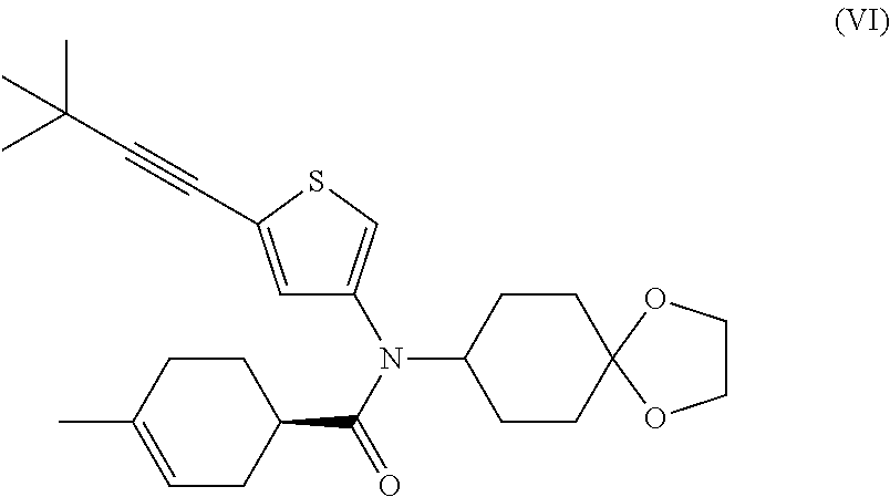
C1=C(C#CC(C)(C)C)SC=C1N(C(C1CCC(C)=CC1)=O)C1CCC2(CC1)OCCO2
